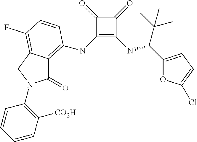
C1(NC2=C3C(=O)N(C4=C([CO2H])C=CC=C4)CC3=C(F)C=C2)=C(NC(C(C)(C)C)C2=CC=C(Cl)O2)C(=O)C1=O
